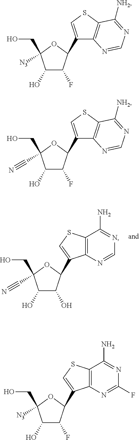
C1(O)C(O)C(C2=CSC3=C2N=CN=C3N)OC1(CO)C#N.C1(O)C(F)C(C2=CSC3=C2N=CN=C3[NH2])OC1(CO)[N3].C1(O)C(F)C(C2=CSC3=C2N=CN=C3[NH2])OC1(CO)C#N.C1(O)C(F)C(C2=CSC3=C2N=C(F)N=C3N)OC1(CO)[N3]
